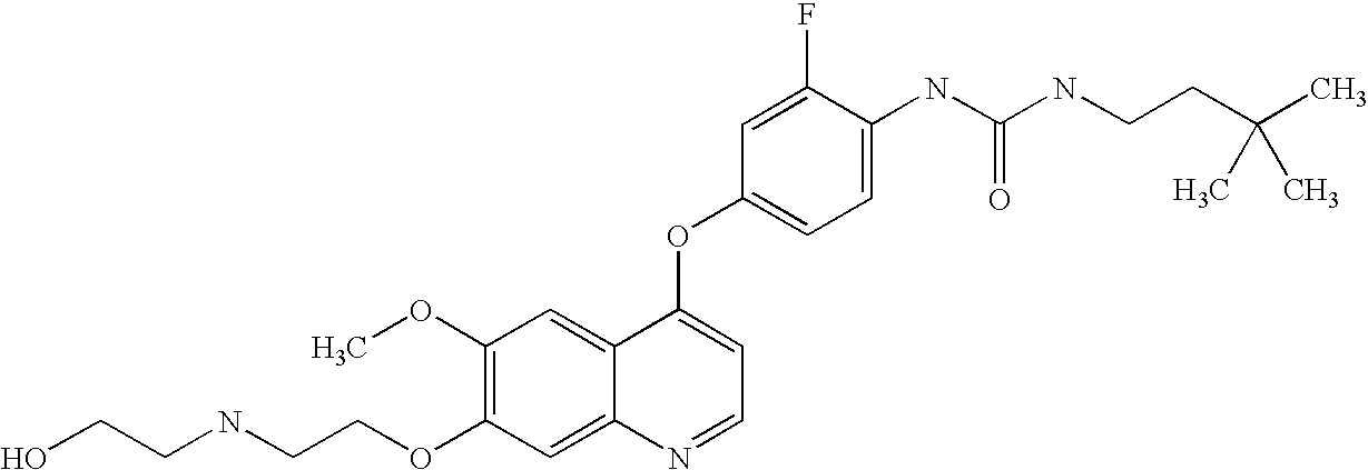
C1(OC)=C(OCCNCCO)C=C2C(=C1)C(OC1=CC=C(NC(NCCC(C)(C)C)=O)C(F)=C1)=CC=N2
